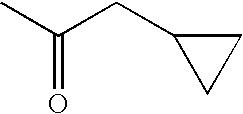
O=C(C)CC1CC1
